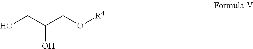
OCC(CO[R4])O
